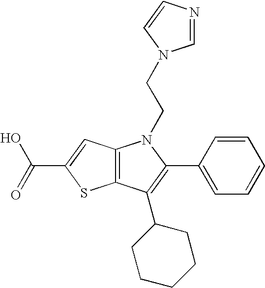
C12=C(C(C3CCCCC3)=C(C3=CC=CC=C3)N1CCN1C=NC=C1)SC(C(=O)O)=C2
